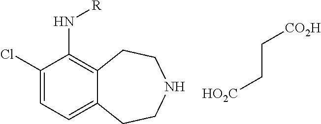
C1(Cl)=CC=C2C(=C1N[R])CCNCC2.C(C[HO2C])[CO2H]
